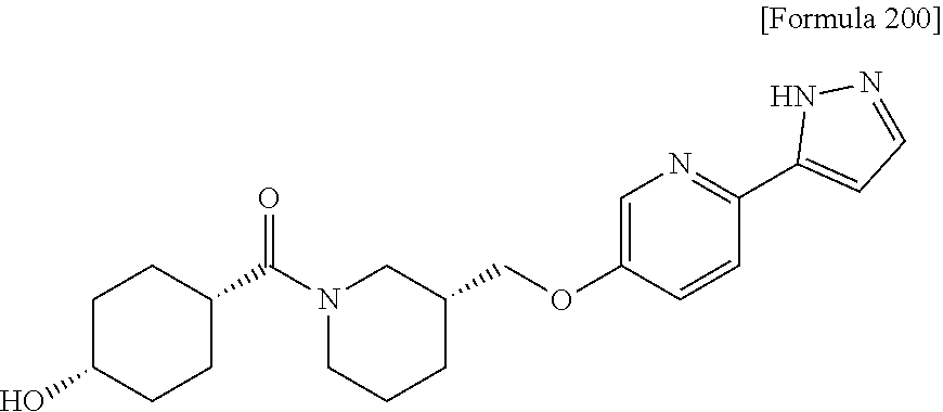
C1(COC2=CN=C(C3=CC=NN3)C=C2)CCCN(C(C2CCC(O)CC2)=O)C1
